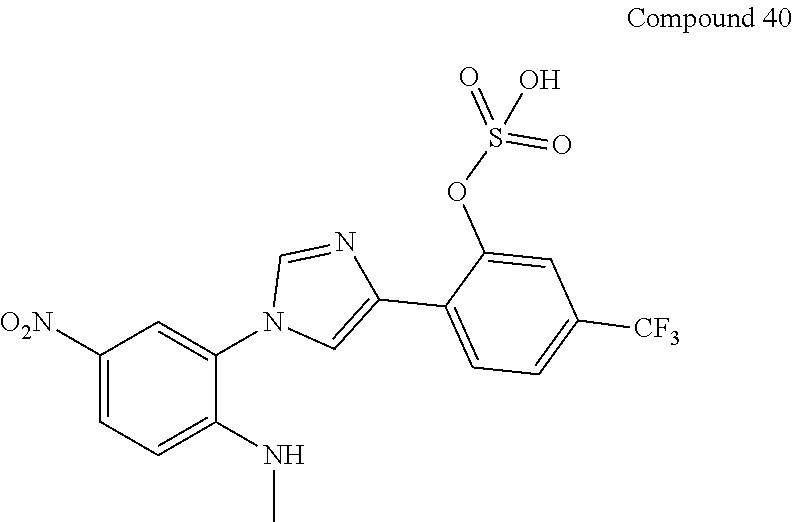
C1([O2N])=CC=C(NC)C(N2C=C(C3=CC=C([CF3])C=C3OS(=O)(=O)O)N=C2)=C1
